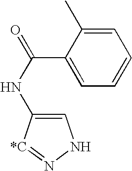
C1=C(NC(=O)C2=CC=CC=C2C)[*C]=NN1
